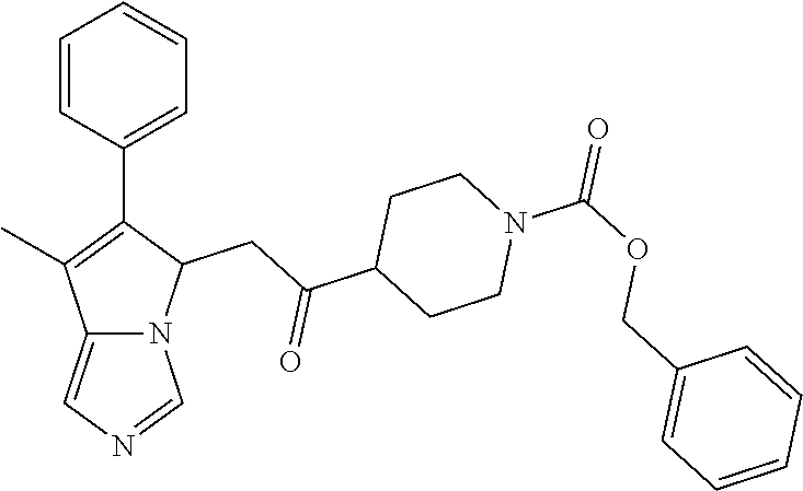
C12=CN=CN1C(CC(C1CCN(C(OCC3=CC=CC=C3)=O)CC1)=O)C(C1=CC=CC=C1)=C2C
